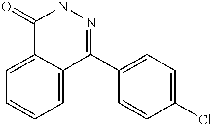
C12=CC=CC=C1C(C1=CC=C(Cl)C=C1)=NNC2=O
